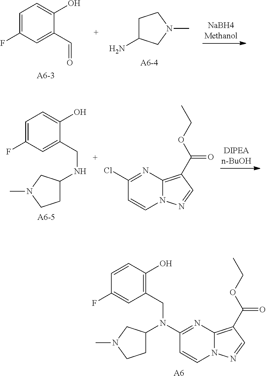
C1=C(F)C=C(C=O)C(O)=C1.[A6-3].C1C(N)CN(C)C1.[A6-4].C1(Cl)=NC2=C(C(OCC)=O)C=NN2C=C1.[A6-5].C1=C(F)C=C(CNC2CCN(C)C2)C(O)=C1.[A6].C1(N(CC2=C(O)C=CC(F)=C2)C2CCN(C)C2)=NC2=C(C(OCC)=O)C=NN2C=C1
